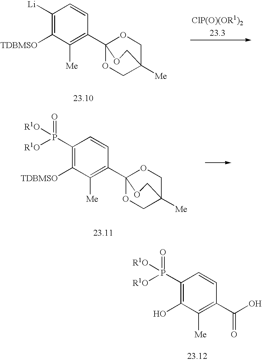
C1([Li])=C([TDBMSO])C([Me])=C(C23OCC([Me])(CO2)CO3)C=C1.C1(P([R1O])(=O)[R1O])=C([TDBMSO])C([Me])=C(C23OCC([Me])(CO2)CO3)C=C1.C1(P([R1O])(=O)[R1O])=C(O)C([Me])=C(C(O)=O)C=C1
